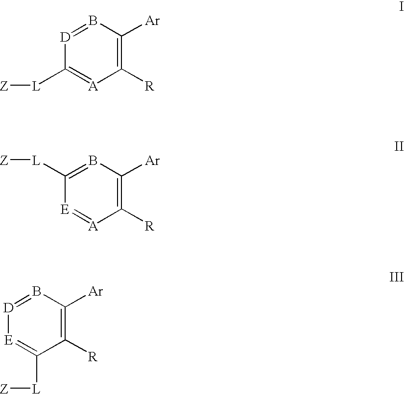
[D]1=BC([Ar])=C([R])[A]=C1[L][Z].C1([L][Z])=BC([Ar])=C([R])[A]=[E]1.[D]1=BC([Ar])=C([R])C([L][Z])=[E]1
